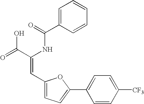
C1=C(C(=O)NC(C(=O)O)=CC2=CC=C(C3=CC=C([CF3])C=C3)O2)C=CC=C1
